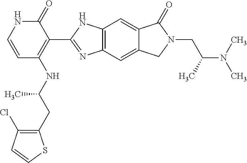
C12=C(C=C3C(=C1)C(=O)N(CC(N(C)C)C)C3)N=C(C1=C(NC(CC3=C(Cl)C=CS3)C)C=CNC1=O)N2
